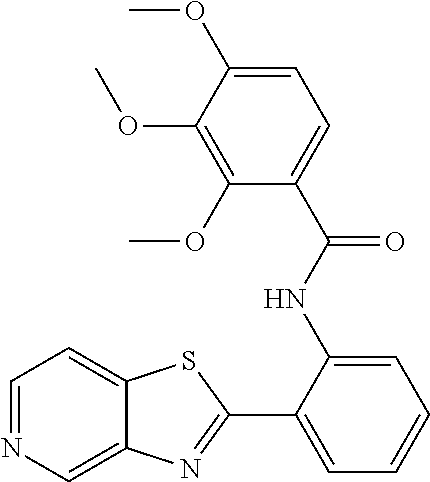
C1(NC(C2=CC=C(OC)C(OC)=C2OC)=O)=CC=CC=C1C1=NC2=CN=CC=C2S1
